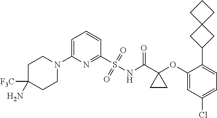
C1=C(N2CCC([F3C])(N)CC2)N=C(S(NC(C2(OC3=CC(Cl)=CC=C3C3CC4(C3)CCC4)CC2)=O)(=O)=O)C=C1
